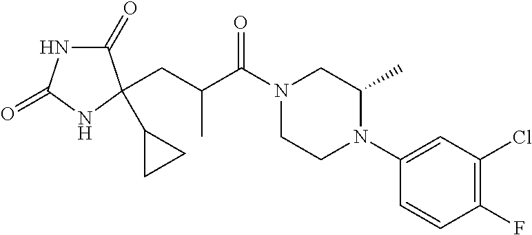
C1(=O)NC(=O)NC1(CC(C(N1CCN(C2=CC(Cl)=C(F)C=C2)C(C)C1)=O)C)C1CC1
